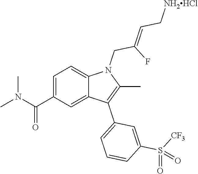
C1=C(C(=O)N(C)C)C=C2C(=C1)N(CC(F)=CC[NH2HCl])C(C)=C2C1=CC=CC(S(=O)([CF3])=O)=C1
